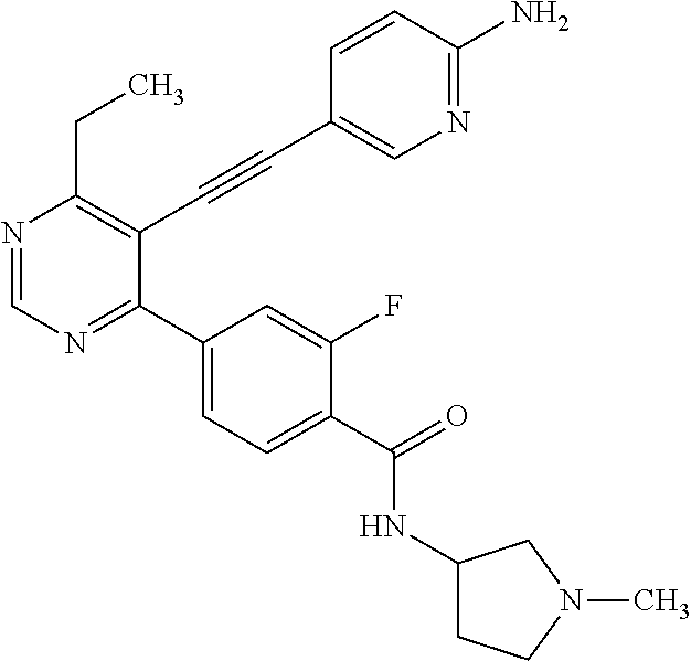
N1=CN=C(C2=CC=C(C(=O)NC3CCN(C)C3)C(F)=C2)C(C#CC2=CN=C(N)C=C2)=C1CC
